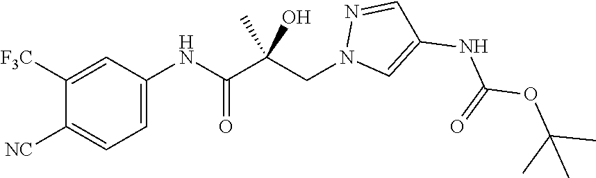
C1=C(NC(C(CN2C=C(NC(=O)OC(C)(C)C)C=N2)(C)O)=O)C=C([F3C])C([NC])=C1
